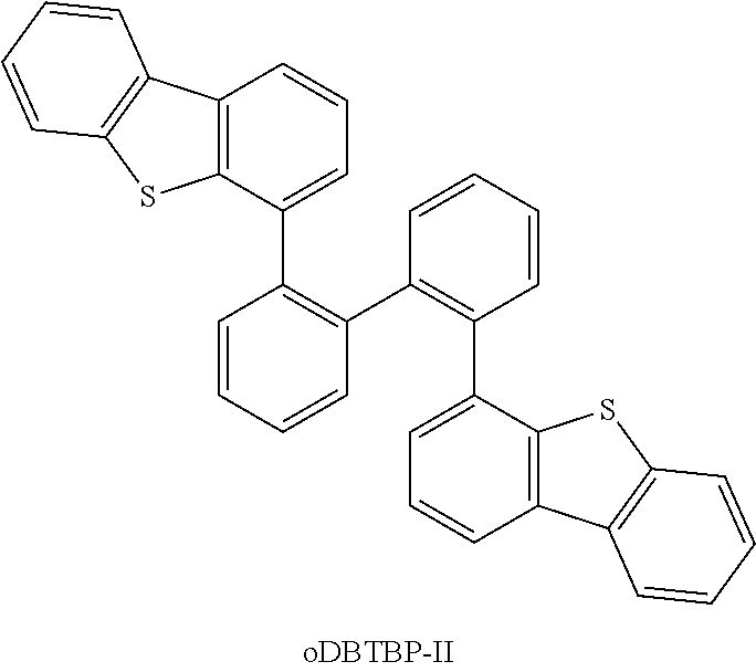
C1=CC=CC(C2=C(C3=CC=CC4=C3SC3=C4C=CC=C3)C=CC=C2)=C1C1=CC=CC2=C1SC1=C2C=CC=C1
